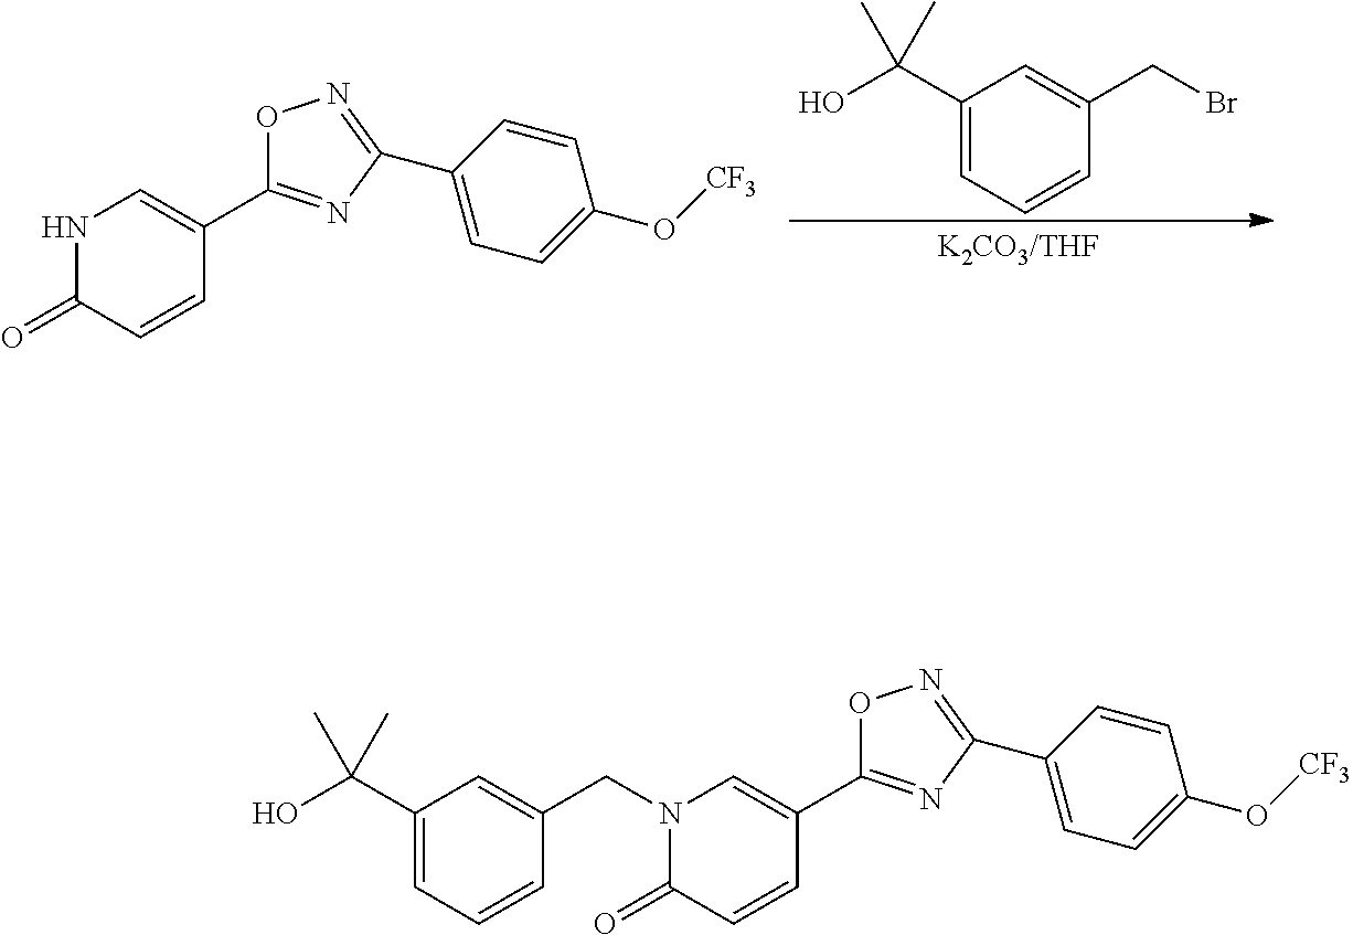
C1(C(O)(C)C)=CC=CC(CBr)=C1.O1C(C2=CNC(=O)C=C2)=NC(C2=CC=C(O[CF3])C=C2)=N1.O1C(C2=CN(CC3=CC(C(O)(C)C)=CC=C3)C(=O)C=C2)=NC(C2=CC=C(O[CF3])C=C2)=N1
